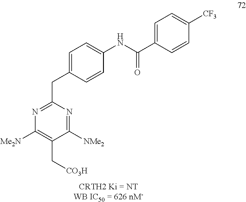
C1([NMe2])=NC(CC2=CC=C(NC(C3=CC=C([CF3])C=C3)=O)C=C2)=NC([Me2N])=C1C[CO3H]
